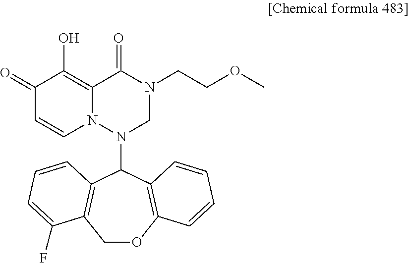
C1OC2=C(C(N3CN(CCOC)C(=O)C4=C(O)C(=O)C=CN34)C3=C1C(F)=CC=C3)C=CC=C2
